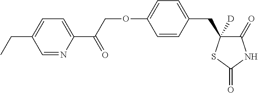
C1(OCC(C2=CC=C(CC)C=N2)=O)=CC=C(CC2([D])C(=O)NC(=O)S2)C=C1
